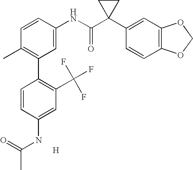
C1=CC(NC(C2(C3=CC4=C(C=C3)OCO4)CC2)=O)=CC(C2=C(C(F)(F)F)C=C(NC(C)=O)C=C2)=C1C.[H]
